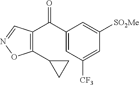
C1=C(C(=O)C2=C(C3CC3)ON=C2)C=C([SO2Me])C=C1[CF3]
